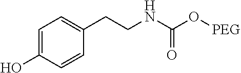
C1=C(O)C=CC(CCNC(O[PEG])=O)=C1
